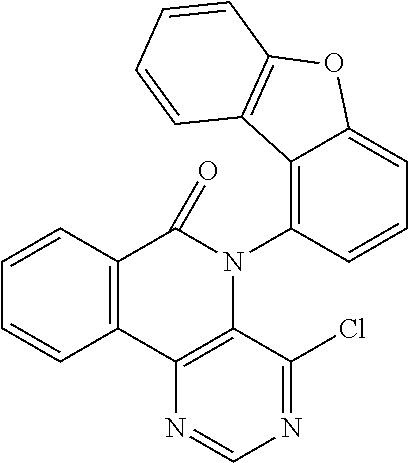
C12=C(C3=C(N(C4=C5C(=CC=C4)OC4=C5C=CC=C4)C1=O)C(Cl)=NC=N3)C=CC=C2
